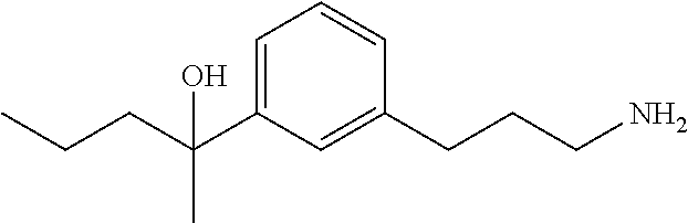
C(C(C1=CC=CC(CCCN)=C1)(C)O)CC
